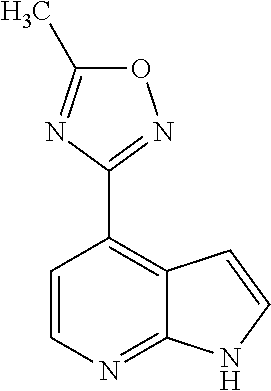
C1=CN=C2C(=C1C1=NOC(C)=N1)C=CN2
